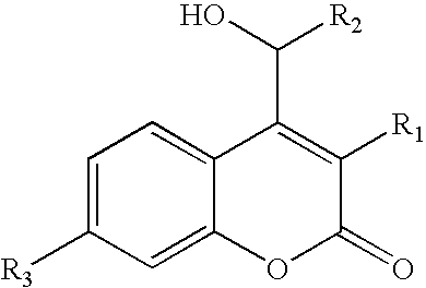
C1=C([R3])C=C2C(=C1)C(C(O)[R2])=C([R1])C(=O)O2
